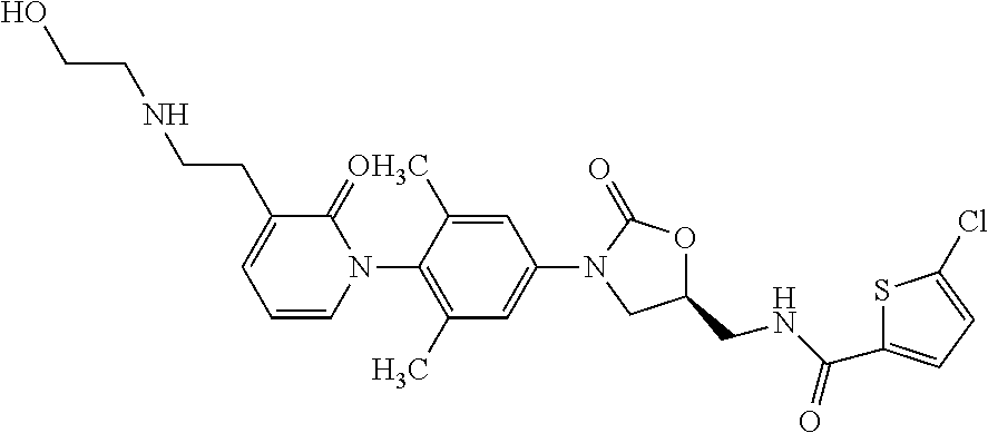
C1=C(C)C(N2C(=O)C(CCNCCO)=CC=C2)=C(C)C=C1N1CC(CNC(C2=CC=C(Cl)S2)=O)OC1=O
